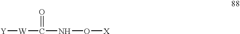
[Y][W]C(NO[X])=O
